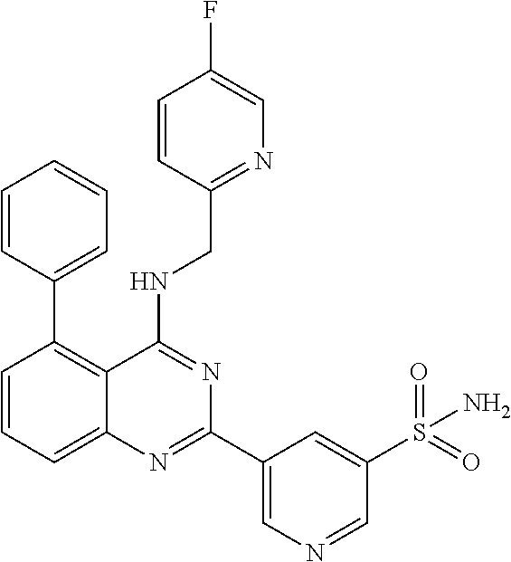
C1=CC=C2C(=C1C1=CC=CC=C1)C(NCC1=NC=C(F)C=C1)=NC(C1=CN=CC(S(=O)(=O)N)=C1)=N2
